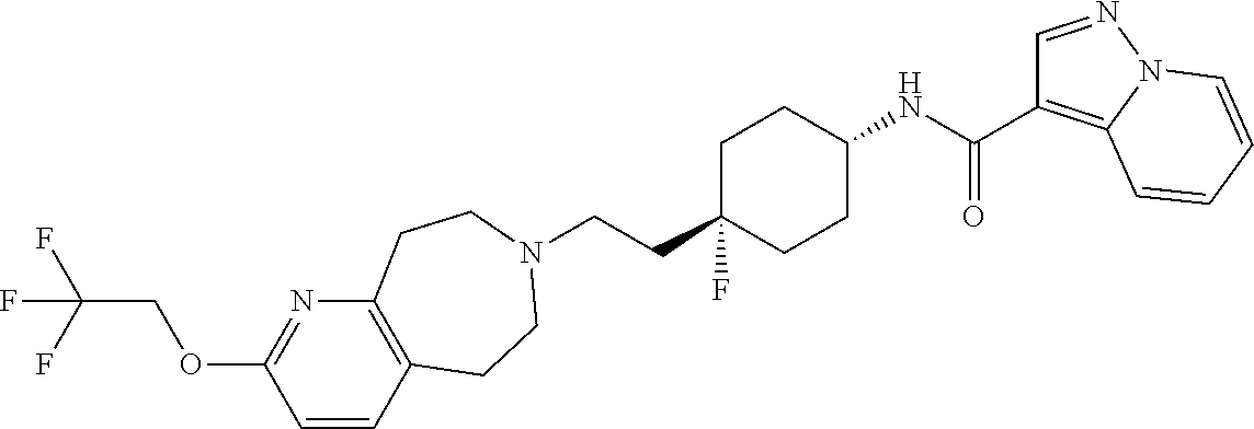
C(CC1(F)CCC(NC(=O)C2=C3N(N=C2)C=CC=C3)CC1)N1CCC2=C(N=C(OCC(F)(F)F)C=C2)CC1
